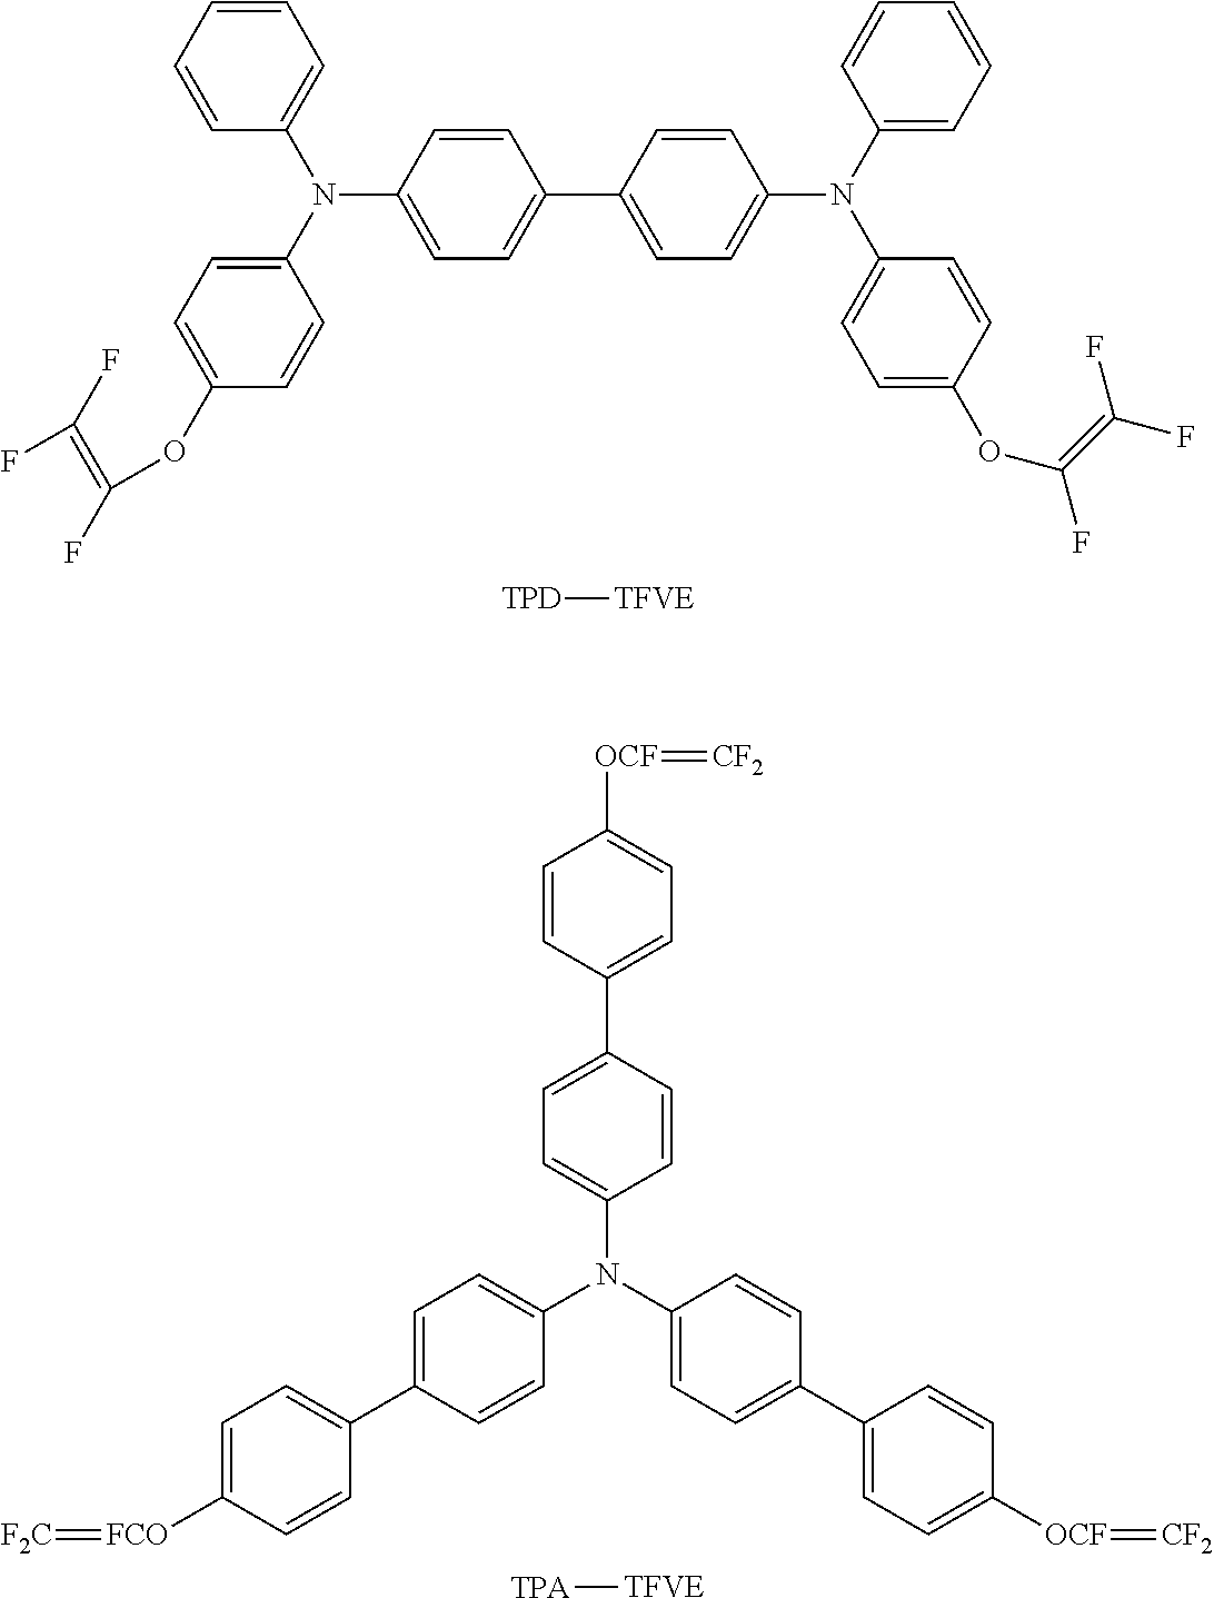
C1=CC(N(C2=CC=CC=C2)C2=CC=C(OC(F)=C(F)F)C=C2)=CC=C1C1=CC=C(N(C2=CC=CC=C2)C2=CC=C(OC(=C(F)F)F)C=C2)C=C1.[TPD][TFVE].C1(N(C2=CC=C(C3=CC=C([FCO]=[F2C])C=C3)C=C2)C2=CC=C(C3=CC=C([OCF]=[CF2])C=C3)C=C2)=CC=C(C2=CC=C([OCF]=[CF2])C=C2)C=C1.[TPA][TFVE]
